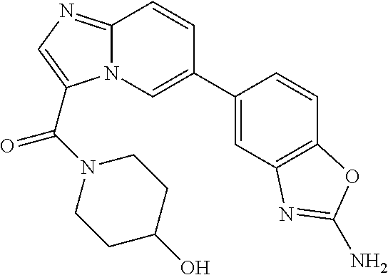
N12C(=NC=C1C(N1CCC(O)CC1)=O)C=CC(C1=CC3=C(C=C1)OC(N)=N3)=C2
